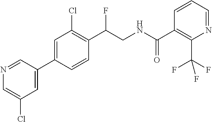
C(C1=C(Cl)C=C(C2=CC(Cl)=CN=C2)C=C1)(F)CNC(C1=C(C(F)(F)F)N=CC=C1)=O
